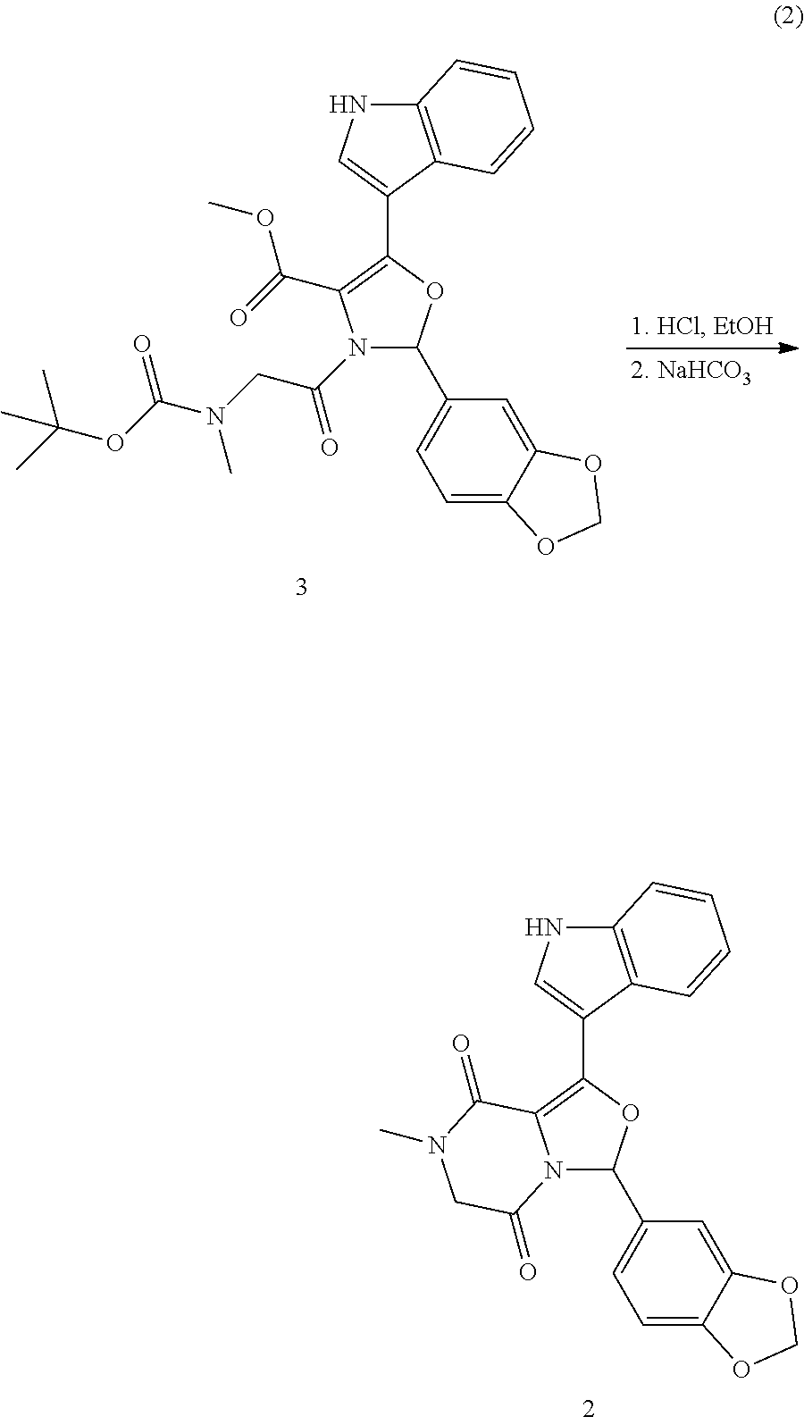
N12C(C3=CC=C4C(=C3)OCO4)OC(C3=CNC4=C3C=CC=C4)=C1C(=O)N(C)CC2=O.N1(C(CN(C(OC(C)(C)C)=O)C)=O)C(C2=CC=C3C(=C2)OCO3)OC(C2=CNC3=C2C=CC=C3)=C1C(=O)OC
